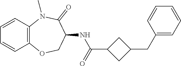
C12=C(N(C)C(=O)C(NC(C3CC(CC4=CC=CC=C4)C3)=O)CO1)C=CC=C2
